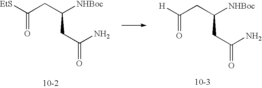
[EtS]C(CC([NHBoc])CC(N)=O)=O.[H]C(CC([NHBoc])CC(N)=O)=O
